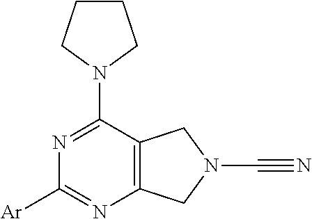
N1=C(N2CCCC2)C2=C(N=C1[Ar])CN(C#N)C2
